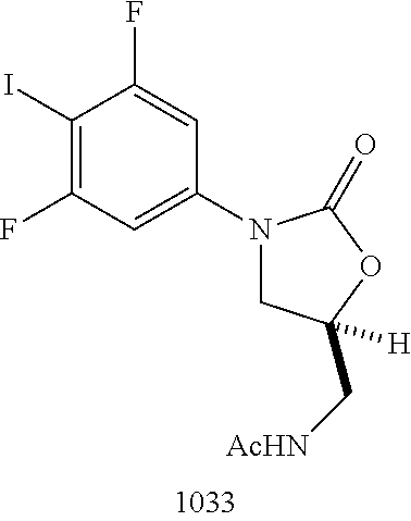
C1(I)=C(F)C=C(N2CC(C[NHAc])([H])OC2=O)C=C1F
